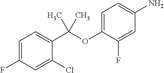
C1=C(F)C=C(Cl)C(C(C)(C)OC2=CC=C(N)C=C2F)=C1
